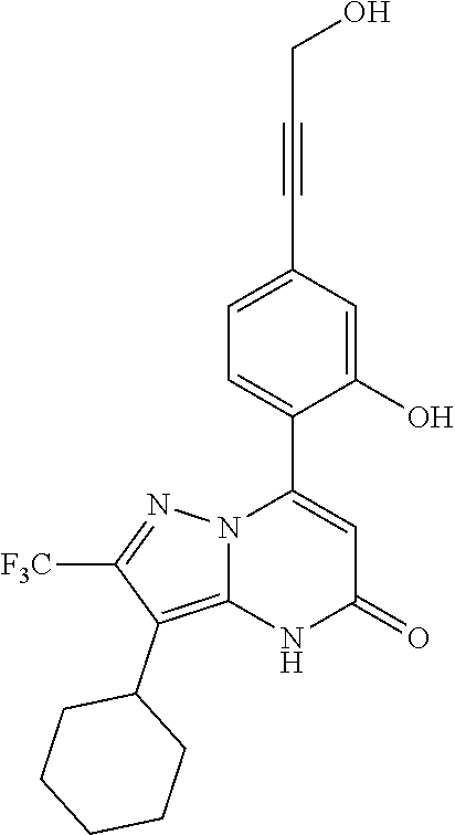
C1(O)=CC(C#CCO)=CC=C1C1=CC(=O)NC2=C(C3CCCCC3)C([F3C])=NN12
